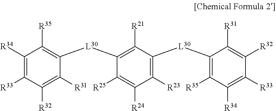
C1([R34])=C([R33])C([R32])=C([R31])C([L30]C2=C([R21])C([L30]C3=C([R35])C([R34])=C([R33])C([R32])=C3[R31])=C([R23])C([R24])=C2[R25])=C1[R35]
